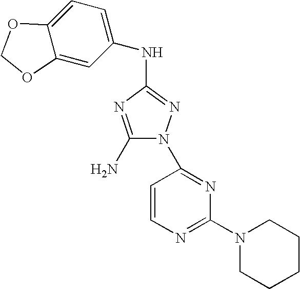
C1(N)=NC(NC2=CC=C3C(=C2)OCO3)=NN1C1=NC(N2CCCCC2)=NC=C1
